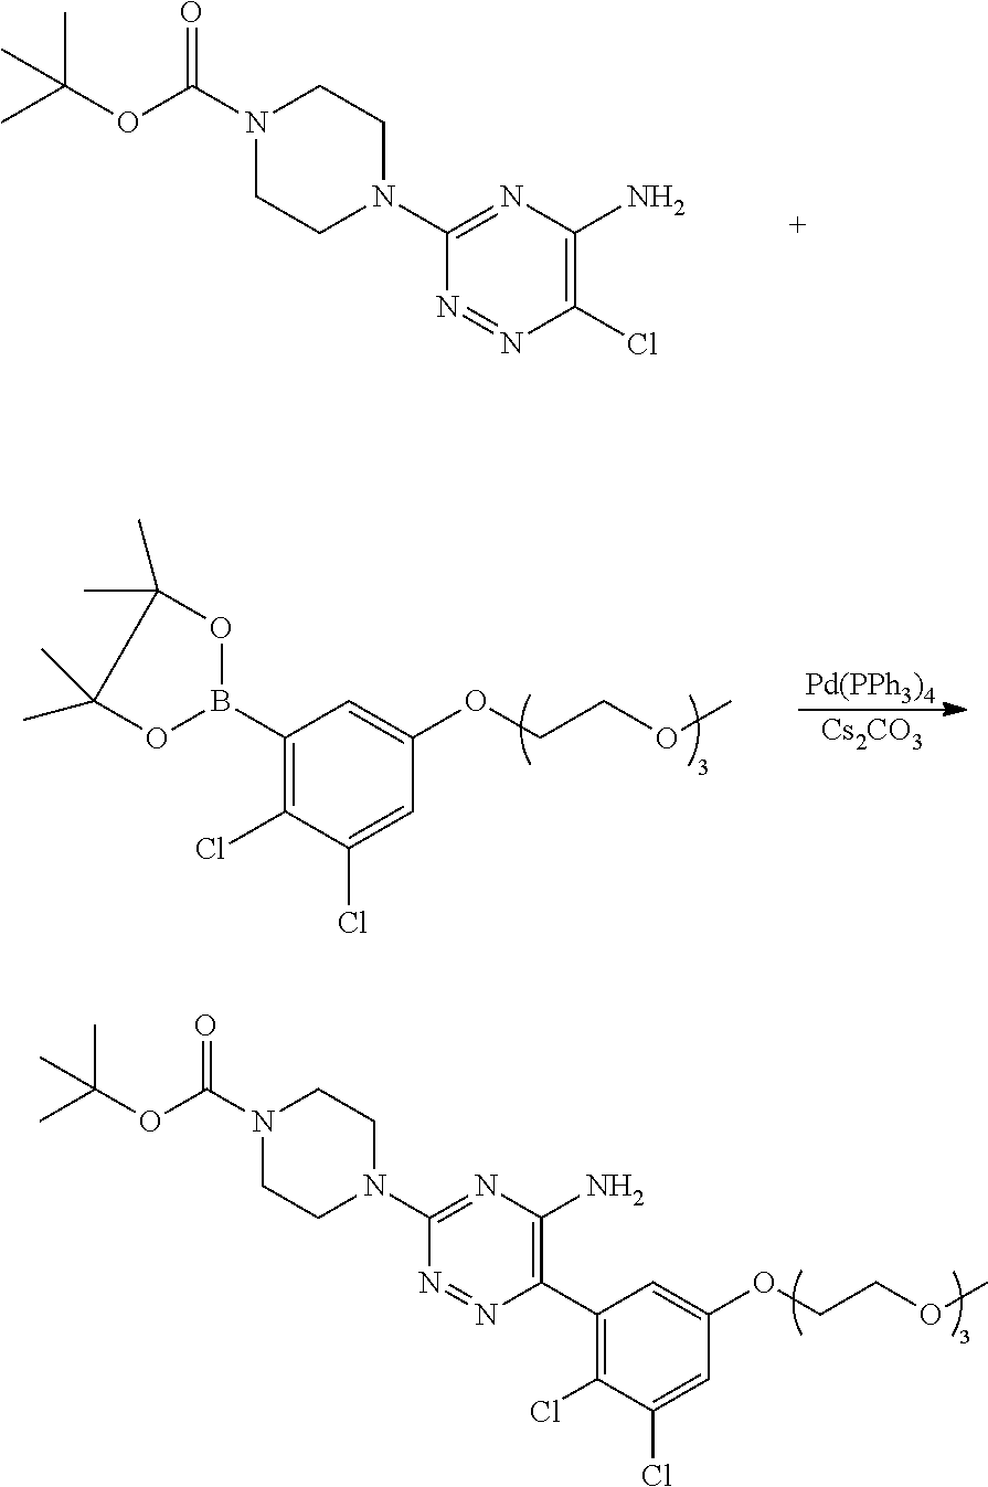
C1(N2CCN(C(OC(C)(C)C)=O)CC2)=NC(N)=C(C2=C(Cl)C(Cl)=CC(OCCOC)=C2)N=N1.C1(N2CCN(C(OC(C)(C)C)=O)CC2)=NC(N)=C(Cl)N=N1.[Cs2CO3].C1(B2OC(C)(C)C(C)(C)O2)=C(Cl)C(Cl)=CC(OCCOC)=C1.[Pd(PPh3)4]
